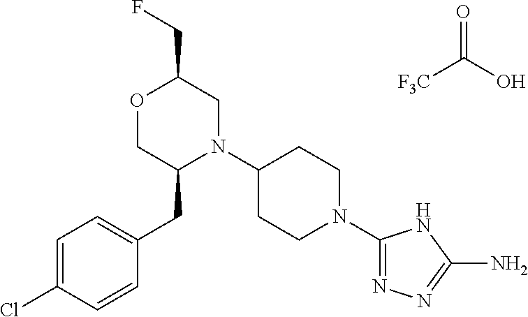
[F3C]C(O)=O.C(C1OCC(CC2=CC=C(Cl)C=C2)N(C2CCN(C3=NN=C(N)N3)CC2)C1)F
